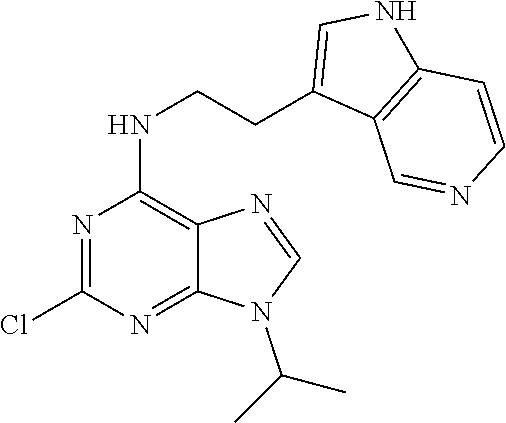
N1=CN(C(C)C)C2=NC(Cl)=NC(NCCC3=CNC4=C3C=NC=C4)=C12
